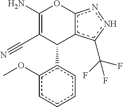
C1(N)=C(C#N)C(c2c(OC)cccc2)c2c(nnc2C(F)(F)F)O1
